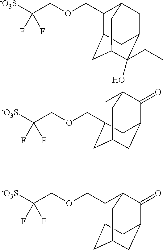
O(CC([-O3S])(F)F)CC1C2CC3C(O)(CC)C(CC1C3)C2.O(CC([-O3S])(F)F)CC12CC3C(=O)C(CC(C1)C3)C2.O(CC([-O3S])(F)F)CC1C2CC3CC(C(=O)C1C3)C2
